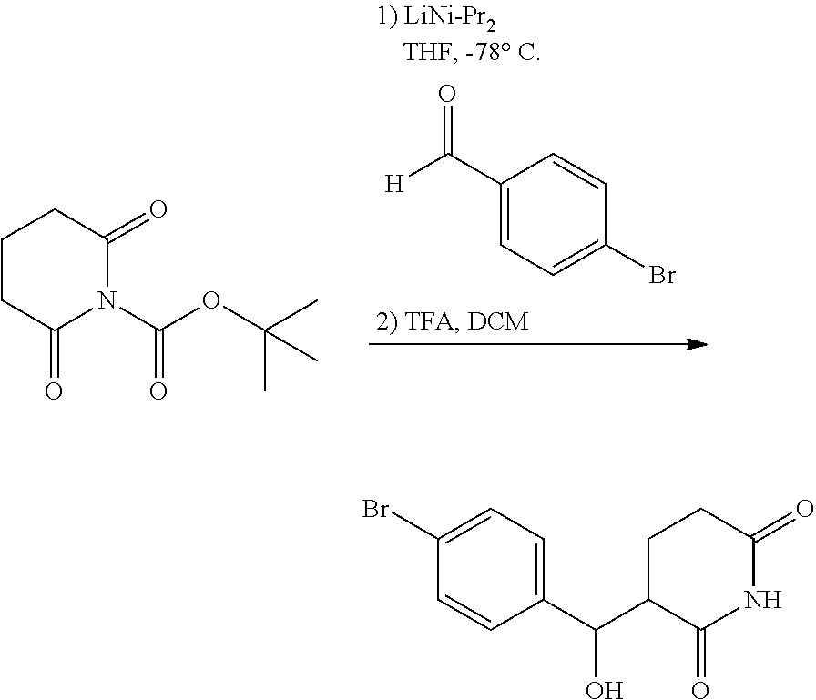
C1C(=O)N(C(OC(C)(C)C)=O)C(=O)CC1.C1(C([H])=O)=CC=C(Br)C=C1.C1(C(C2=CC=C(Br)C=C2)O)C(=O)NC(=O)CC1
